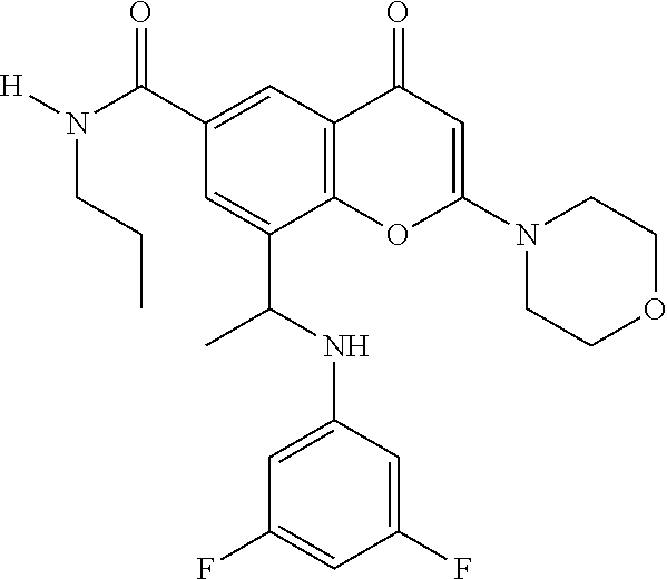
C1(C(=O)N([H])CCC)=CC2=C(C(C(NC3=CC(F)=CC(F)=C3)C)=C1)OC(N1CCOCC1)=CC2=O
